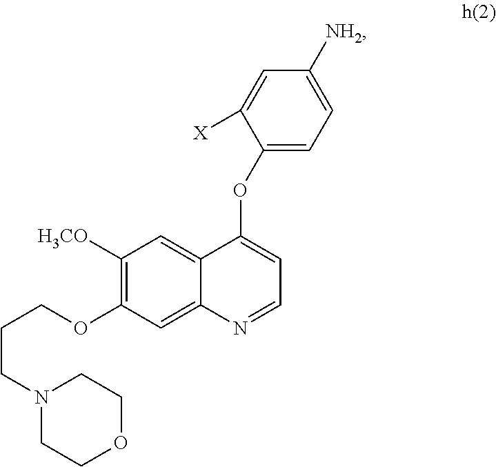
C1([H3CO])=C(OCCCN2CCOCC2)C=C2C(=C1)C(OC1=CC=C([NH2])C=C1[X])=CC=N2
